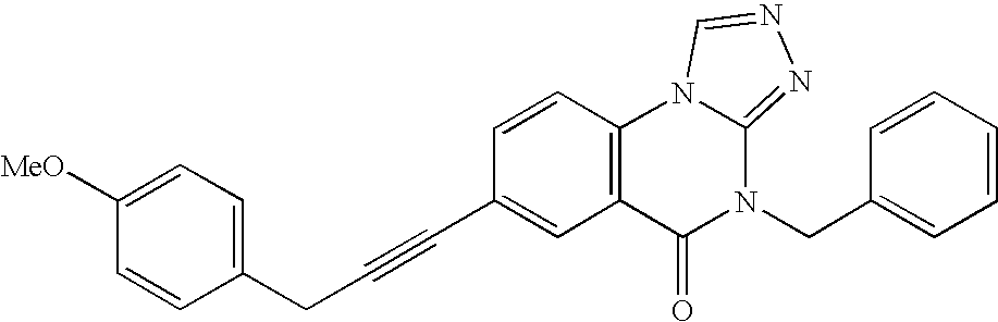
C(C#CC1=CC2=C(C=C1)N1C(=NN=C1)N(CC1=CC=CC=C1)C2=O)C1=CC=C([MeO])C=C1
